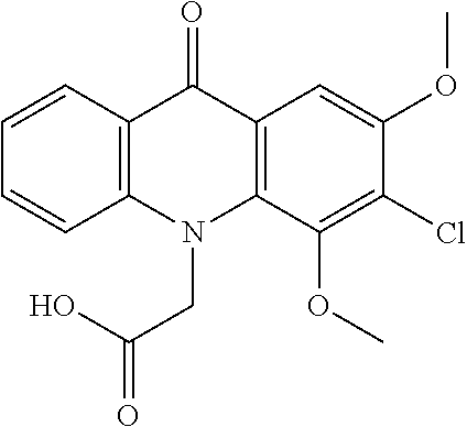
C12=C(N(CC(O)=O)C3=C(C1=O)C=C(OC)C(Cl)=C3OC)C=CC=C2
